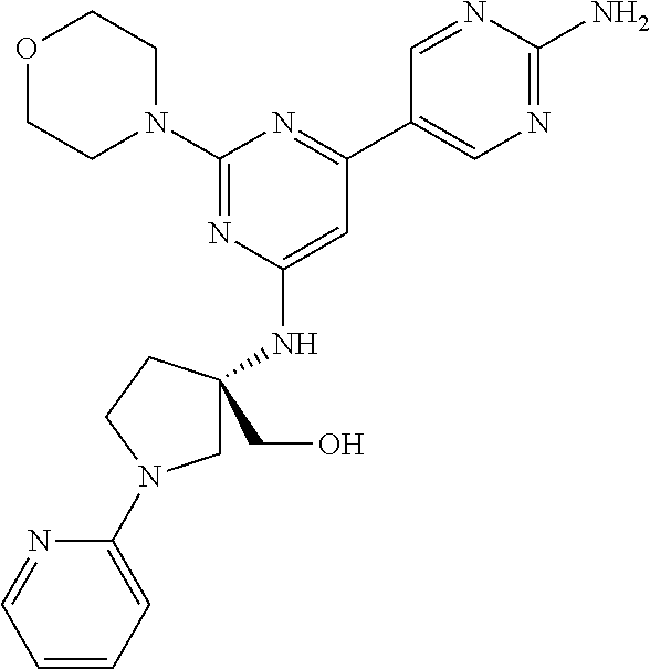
O1CCN(C2=NC(NC3(CO)CN(C4=CC=CC=N4)CC3)=CC(C3=CN=C(N)N=C3)=N2)CC1
